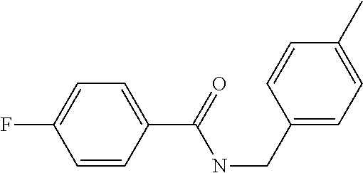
C1=CC(C(=O)NCC2=CC=C(C)C=C2)=CC=C1F
